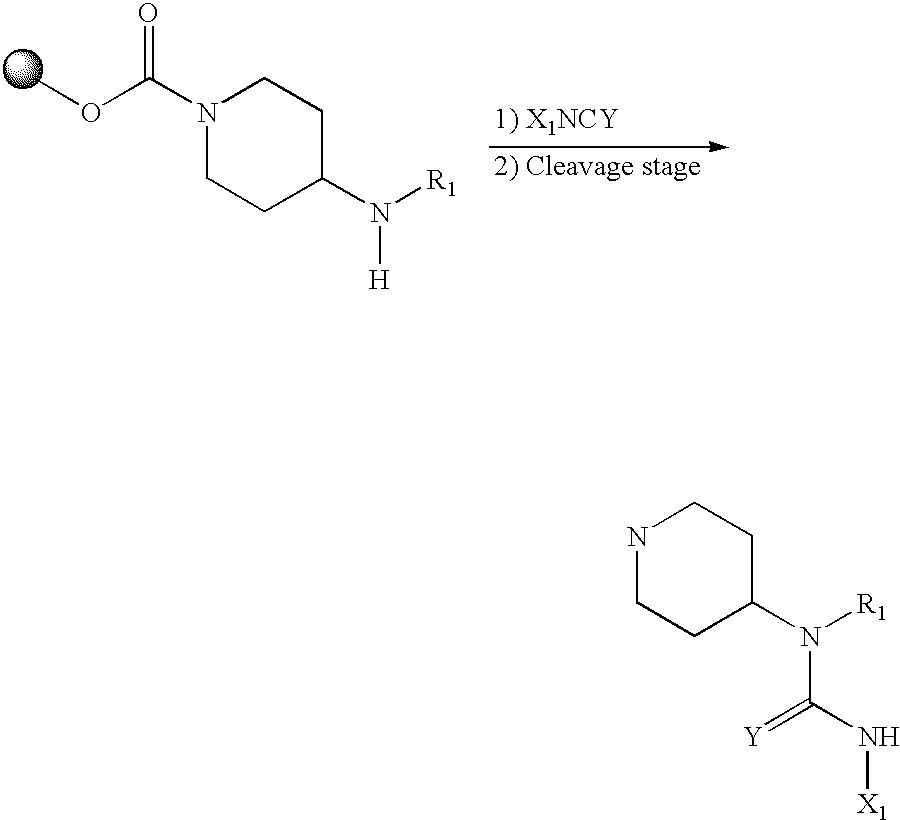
N1CCC(N([R1])C(N[X1])=[Y])CC1.COC(N1CCC(N([R1])[H])CC1)=O
